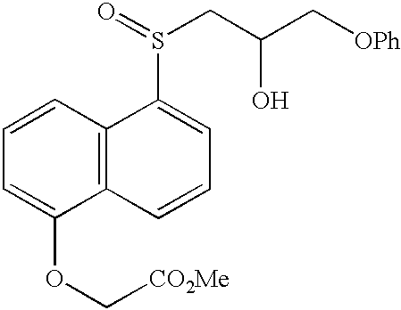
C1=C(OC[CO2Me])C2=C(C=C1)C(S(CC(C[OPh])O)=O)=CC=C2
